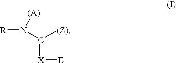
C(=[X][E])(N([R])[(A)])[(Z)]
